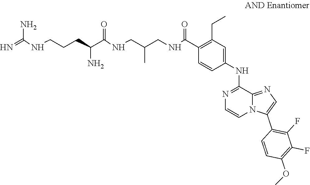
O(C)C1=C(F)C(F)=C(C2=CN=C3N2C=CN=C3NC2=CC(CC)=C(C(=O)NCC(CNC(C(CCCNC(N)=N)N)=O)C)C=C2)C=C1
